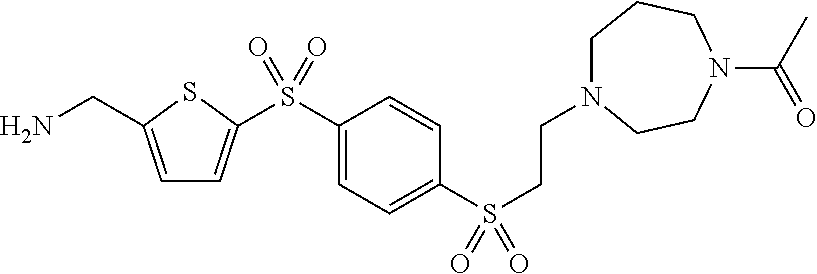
C1=C(CN)SC(S(C2=CC=C(S(CCN3CCCN(C(C)=O)CC3)(=O)=O)C=C2)(=O)=O)=C1
